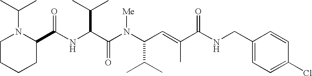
N(C(C(N(C(C(C)C)C=C(C)C(NCC1=CC=C(Cl)C=C1)=O)[Me])=O)C(C)C)C(C1N(C(C)C)CCCC1)=O
